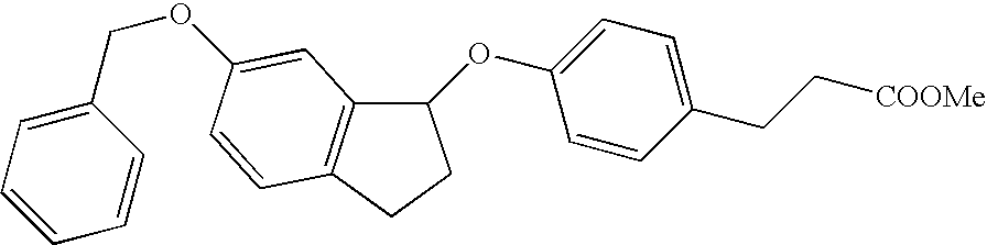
C1(CC[COOMe])=CC=C(OC2C3=C(CC2)C=CC(OCC2=CC=CC=C2)=C3)C=C1
